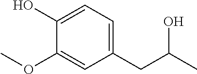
C1=C(CC(O)C)C=C(OC)C(O)=C1
